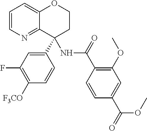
C1=CN=C2C(=C1)OCCC2(NC(C1=C(OC)C=C(C(=O)OC)C=C1)=O)C1=CC(F)=C([F3CO])C=C1
